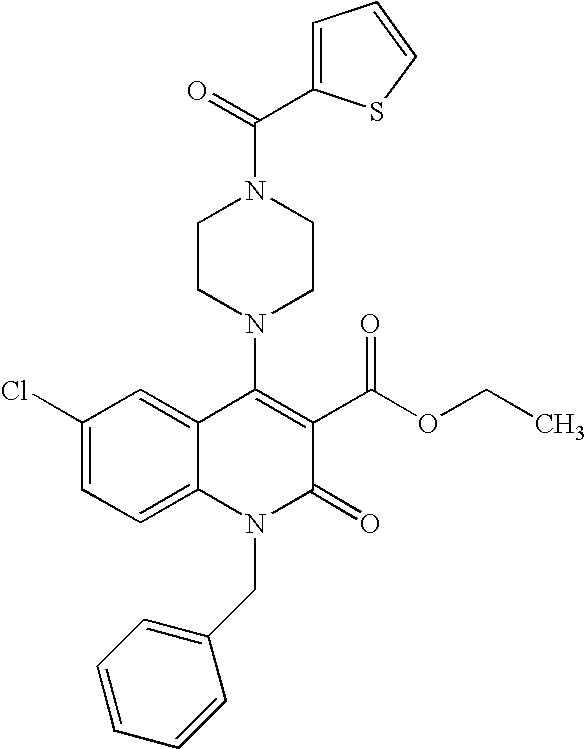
C1(Cl)=CC=C2C(=C1)C(N1CCN(C(=O)C3=CC=CS3)CC1)=C(C(OCC)=O)C(=O)N2CC1=CC=CC=C1
